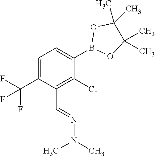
C1=C(C(F)(F)F)C(C=NN(C)C)=C(Cl)C(B2OC(C)(C)C(C)(C)O2)=C1
